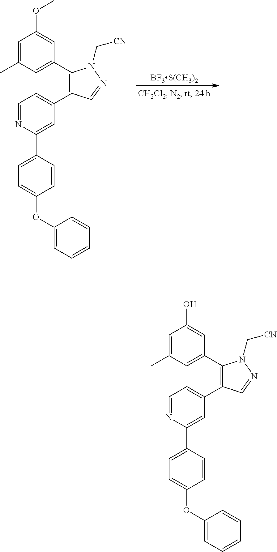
C1=C(C)C=C(C2=C(C3=CC=NC(C4=CC=C(OC5=CC=CC=C5)C=C4)=C3)C=NN2C[CN])C=C1OC.[BF3S(CH3)2].C1=C(C)C=C(C2=C(C3=CC=NC(C4=CC=C(OC5=CC=CC=C5)C=C4)=C3)C=NN2C[CN])C=C1O
